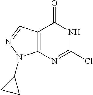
C12=C(C=NN1C1CC1)C(=O)NC(Cl)=N2
